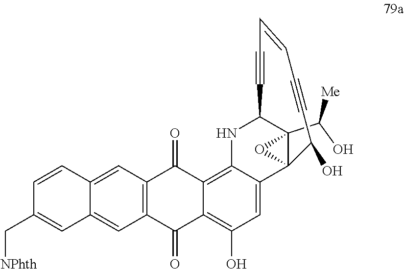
C12(C(O)[Me])C3(C4=CC(O)=C5C(=O)C6=C(C(=O)C5=C4NC1C#CC=CC#CC3O)C=C1C(=C6)C=C(C[NPhth])C=C1)O2
